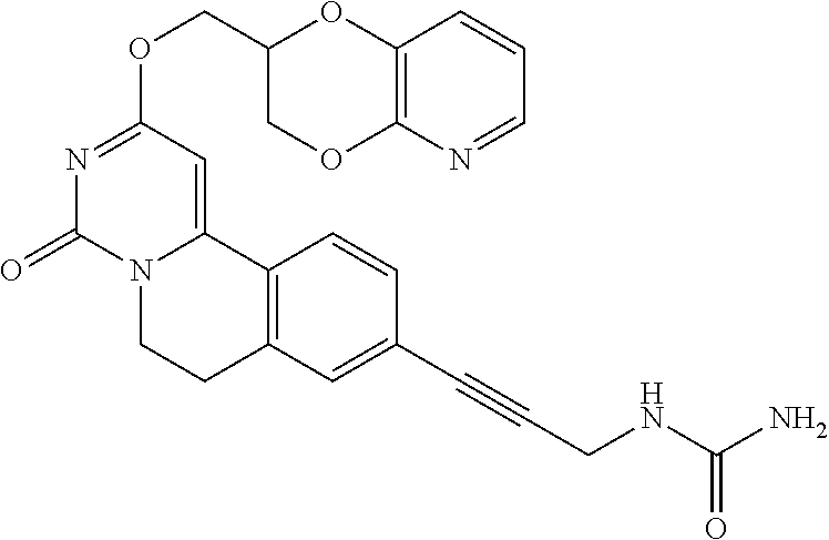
C(OC1=NC(=O)N2C(=C1)C1=C(CC2)C=C(C#CCNC(N)=O)C=C1)C1COC2=C(O1)C=CC=N2
